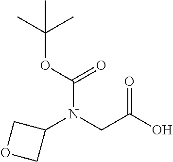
C1(N(CC(O)=O)C(=O)OC(C)(C)C)COC1
